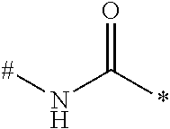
[#]NC(*)=O
